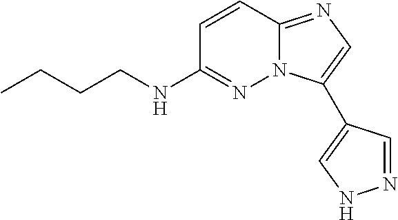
C1=CC2=NC=C(C3=CNN=C3)N2N=C1NCCCC
